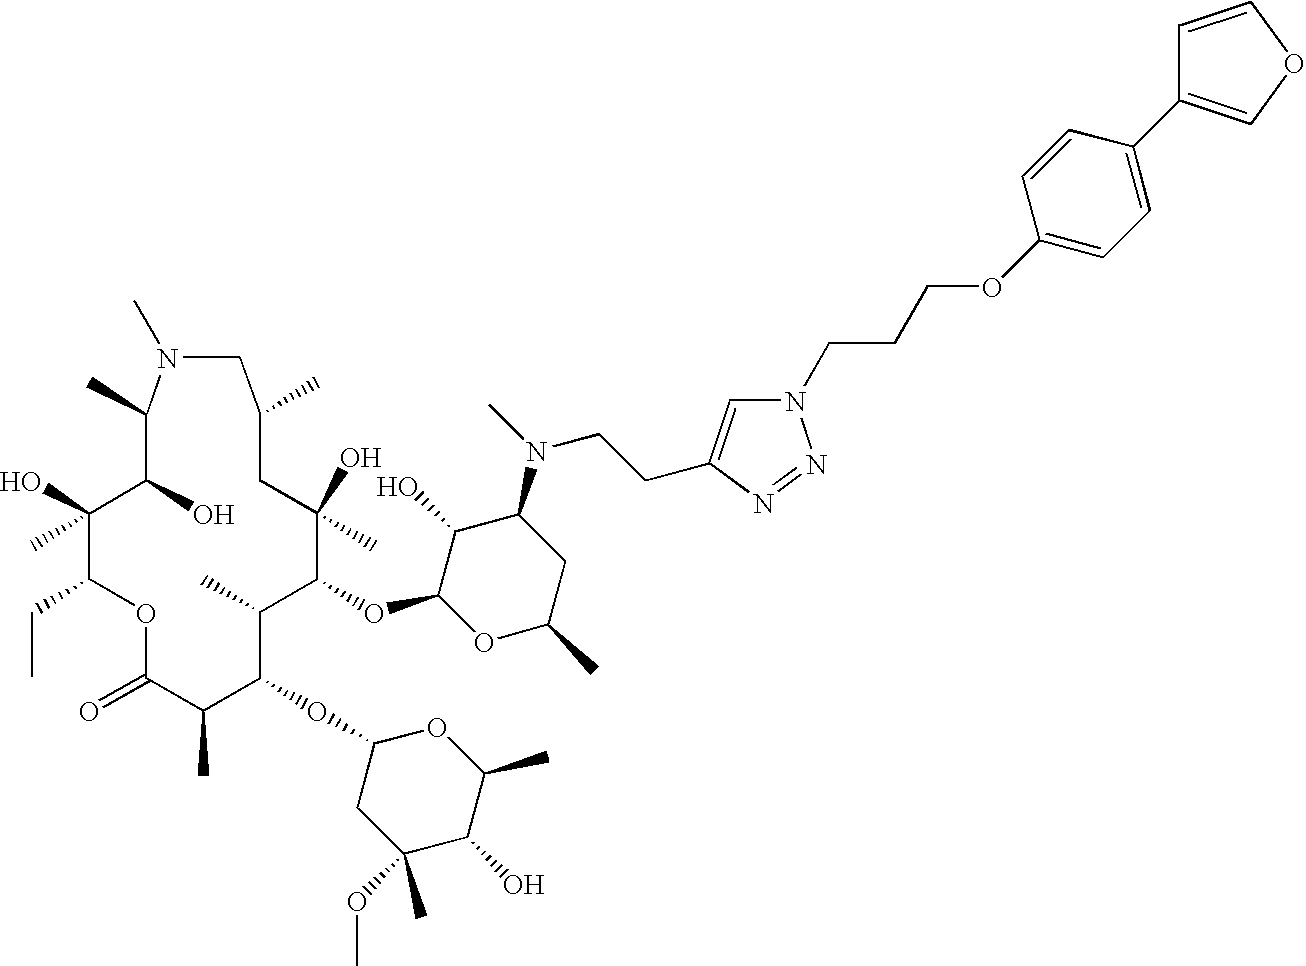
C1(O)(C)C(CC)OC(=O)C(C)C(OC2CC(OC)(C)C(O)C(C)O2)C(C)C(OC2C(O)C(N(CCC3=CN(CCCOC4=CC=C(C5=COC=C5)C=C4)N=N3)C)CC(C)O2)C(C)(O)CC(C)CN(C)C(C)C1O
